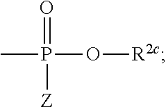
CP(=O)([Z])O[R2c]
